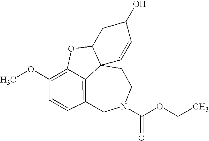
C12=C3C=CC(OC)=C1OC1CC(O)C=CC21CCN(C(OCC)=O)C3
